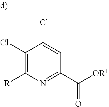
C1(Cl)=C([R])N=C(C(=O)[OR1])C=C1Cl
